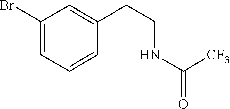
C1(Br)=CC=CC(CCNC(=O)[CF3])=C1
